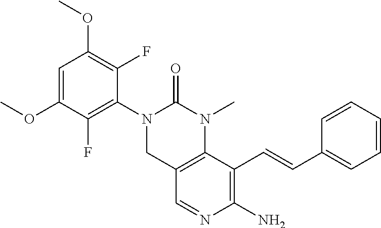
C1(OC)=C(F)C(N2CC3=C(N(C)C2=O)C(C=CC2=CC=CC=C2)=C(N)N=C3)=C(F)C(OC)=C1
